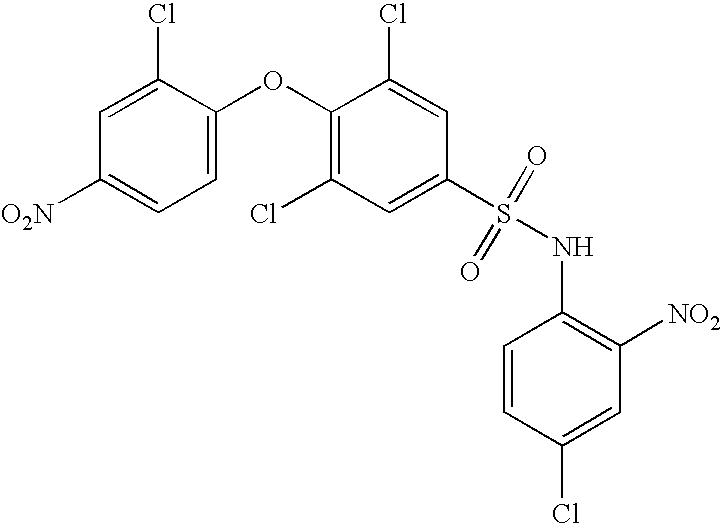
O(C1=C(Cl)C=C(S(NC2=C([NO2])C=C(Cl)C=C2)(=O)=O)C=C1Cl)C1=CC=C([O2N])C=C1Cl
